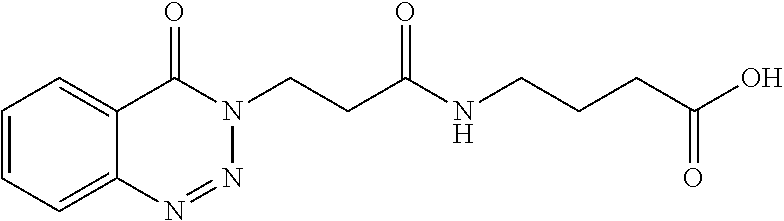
C1=CC=C2C(=C1)C(=O)N(CCC(NCCCC(O)=O)=O)N=N2
